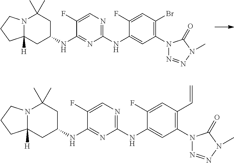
N12C([H])(CC(NC3=NC(NC4=CC(N5N=NN(C)C5=O)=C(Br)C=C4F)=NC=C3F)CC1(C)C)CCC2.N12C([H])(CC(NC3=NC(NC4=CC(N5N=NN(C)C5=O)=C(C=C)C=C4F)=NC=C3F)CC1(C)C)CCC2
